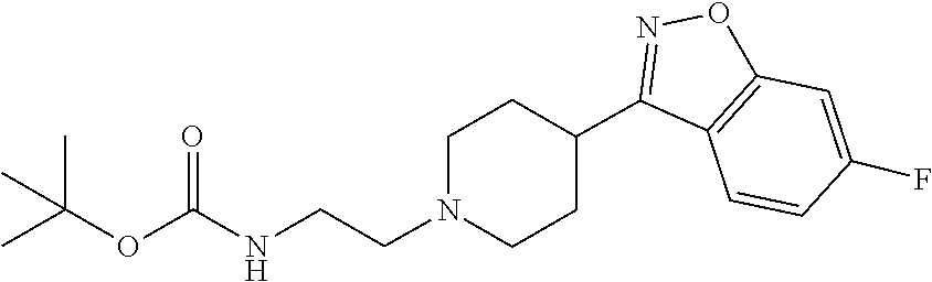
C1CN(CCNC(OC(C)(C)C)=O)CCC1C1=NOC2=C1C=CC(F)=C2
